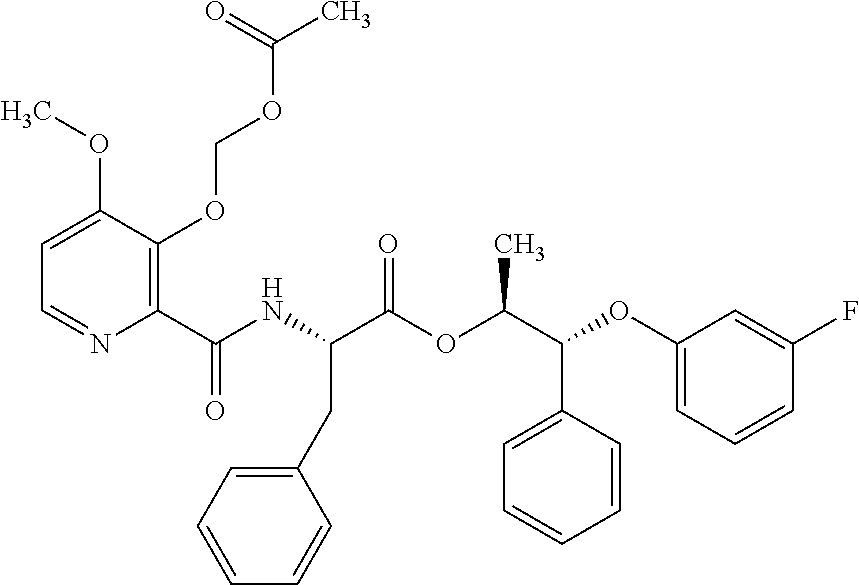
C1=C(OC)C(OCOC(C)=O)=C(C(NC(C(OC(C(OC2=CC=CC(F)=C2)C2=CC=CC=C2)C)=O)CC2=CC=CC=C2)=O)N=C1
